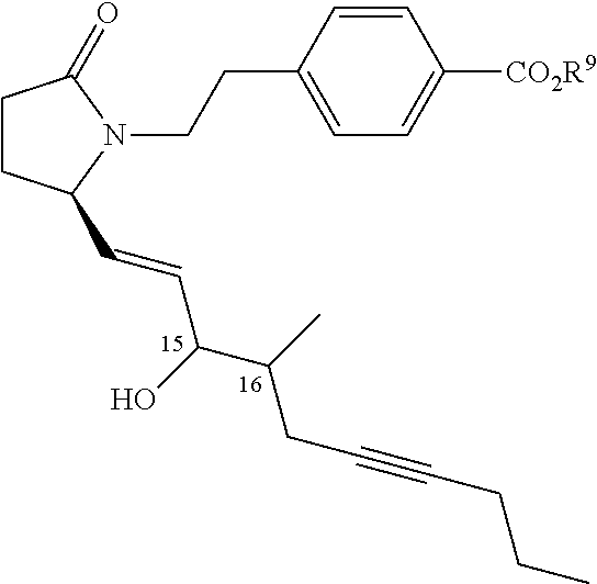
C1CC(C=CC(C(C)CC#CCCC)O)N(CCC2=CC=C([CO2R9])C=C2)C1=O
